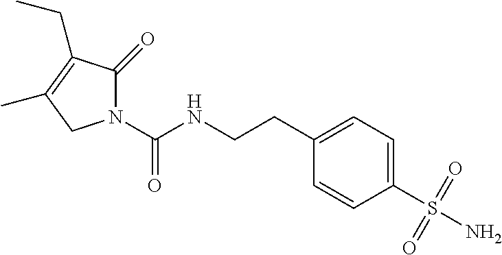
N1(C(NCCC2=CC=C(S(N)(=O)=O)C=C2)=O)C(=O)C(CC)=C(C)C1
